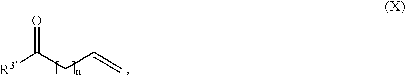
[R3]C(CC=C)=O
